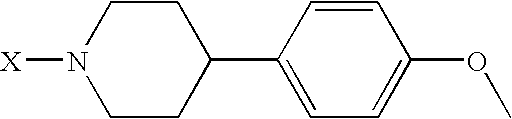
C1CC(C2=CC=C(OC)C=C2)CCN1[X]
